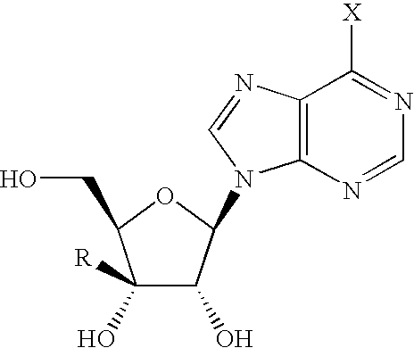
C12=C(N=CN=C1[X])N(C1C(O)C(O)([R])C(CO)O1)C=N2
